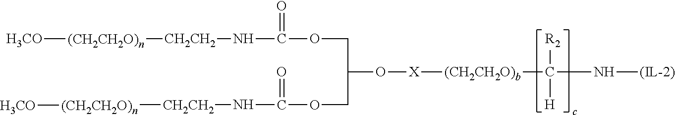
[H3CO][(CH2CH2O)n][CH2CH2]NC(OCC(O[X][(CH2CH2O)b]C(N[(IL-2)])([R2])[H])COC(N[CH2CH2][(CH2CH2O)n][H3CO])=O)=O
